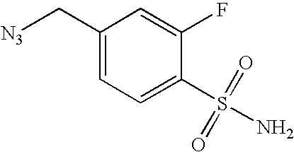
C1=C(F)C(S(=O)(N)=O)=CC=C1C[N3]
